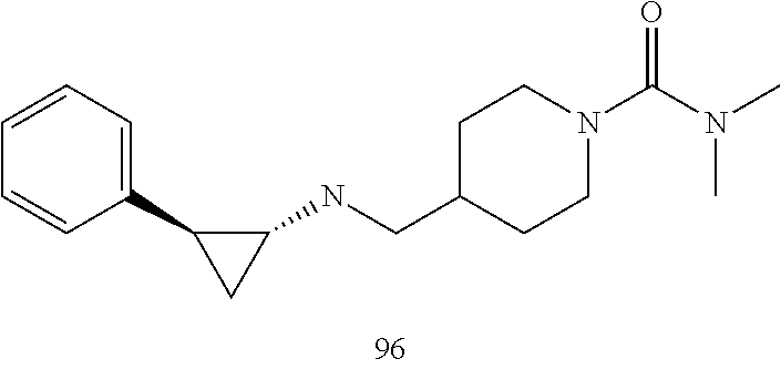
C1(CNC2CC2C2=CC=CC=C2)CCN(C(N(C)C)=O)CC1
